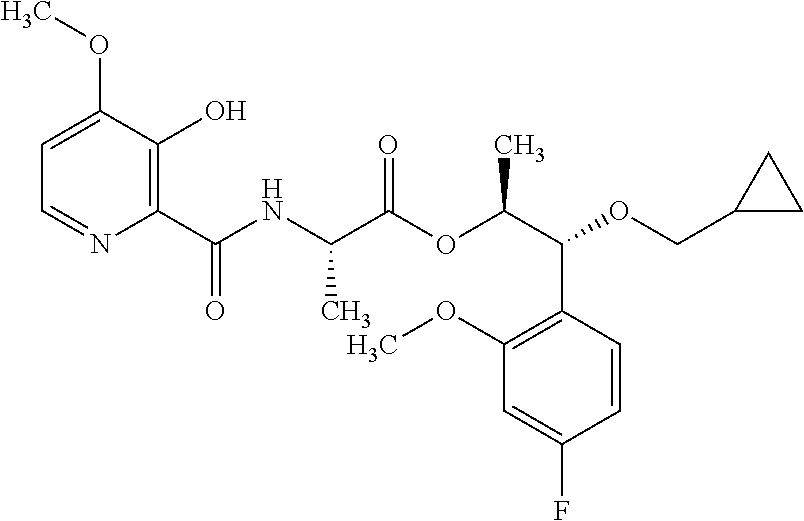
N(C(C(OC(C(C1=C(OC)C=C(F)C=C1)OCC1CC1)C)=O)C)C(=O)C1=C(O)C(OC)=CC=N1
